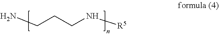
NCCCN[R5]
